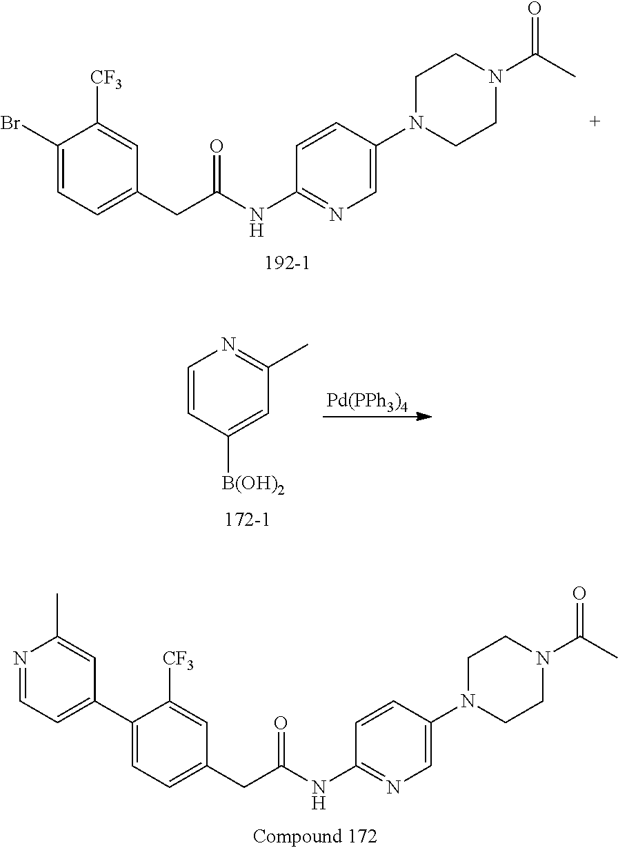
C1(Br)=CC=C(CC(NC2=NC=C(N3CCN(C(C)=O)CC3)C=C2)=O)C=C1[CF3].[Pd(PPh3)4].C1=CC([B(OH)2])=CC(C)=N1.C1(C2=CC=NC(C)=C2)=CC=C(CC(NC2=NC=C(N3CCN(C(C)=O)CC3)C=C2)=O)C=C1[CF3]
